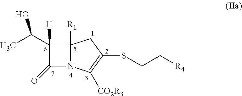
C12([R1])N(C([CO2R3])=C(SCC[R4])C1)C(=O)C2([H])C(C)O
